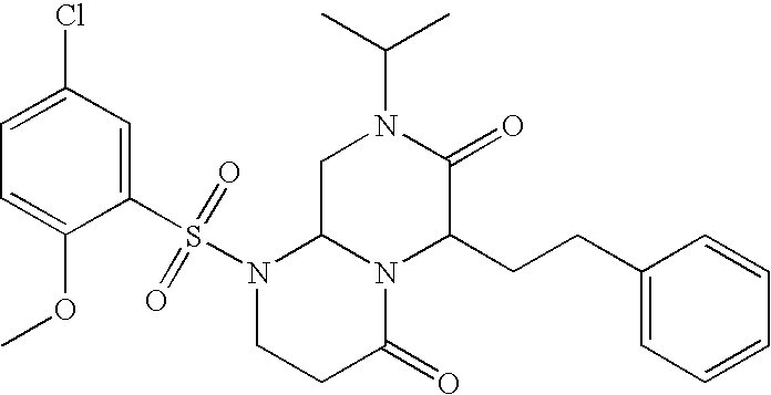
C1(S(N2CCC(=O)N3C2CN(C(C)C)C(=O)C3CCC2=CC=CC=C2)(=O)=O)=CC(Cl)=CC=C1OC
